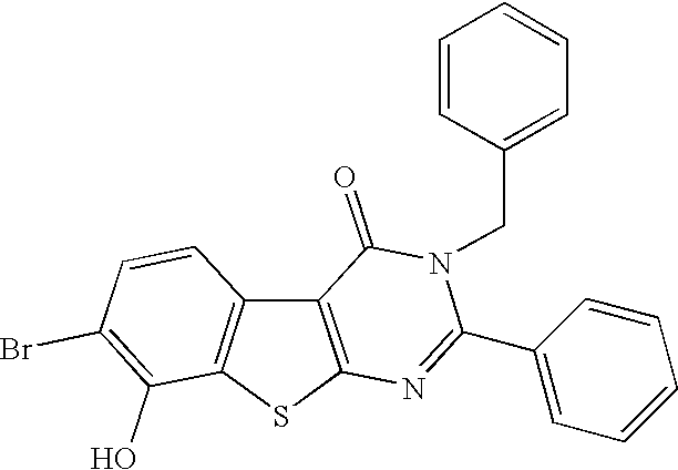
C12=C(SC3=C1C=CC(Br)=C3O)N=C(C1=CC=CC=C1)N(CC1=CC=CC=C1)C2=O
